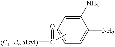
C1=CC=C(N)C(N)=C1.CC([(C1C6 alkyl)])=O
